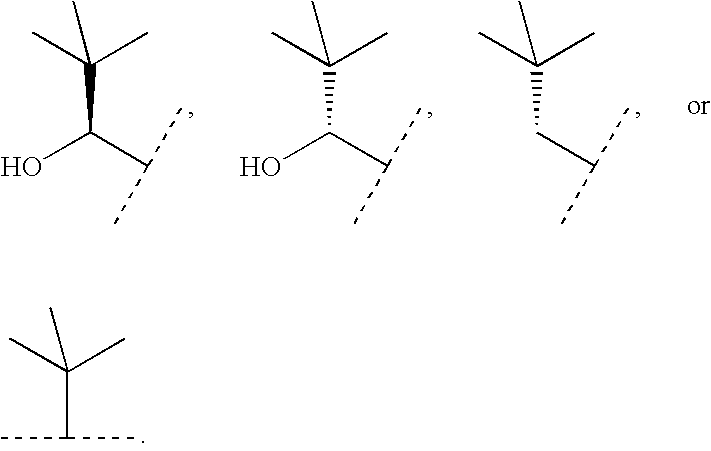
C(C(C)(C)C)(C)C.C(C(C)C)C(C)(C)C.OC(C(C)C)C(C)(C)C.OC(C(C)C)C(C)(C)C
